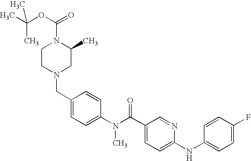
C1(CN2CC(C)N(C(OC(C)(C)C)=O)CC2)=CC=C(N(C(C2=CC=C(NC3=CC=C(F)C=C3)N=C2)=O)C)C=C1
